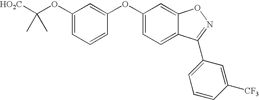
C(OC1=CC=CC(OC2=CC=C3C(=C2)ON=C3C2=CC=CC([CF3])=C2)=C1)([HO2C])(C)C
